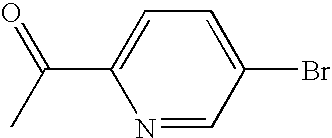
CC(C1=CC=C(Br)C=N1)=O
